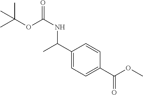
N(C(C)C1=CC=C(C(=O)OC)C=C1)C(OC(C)(C)C)=O
